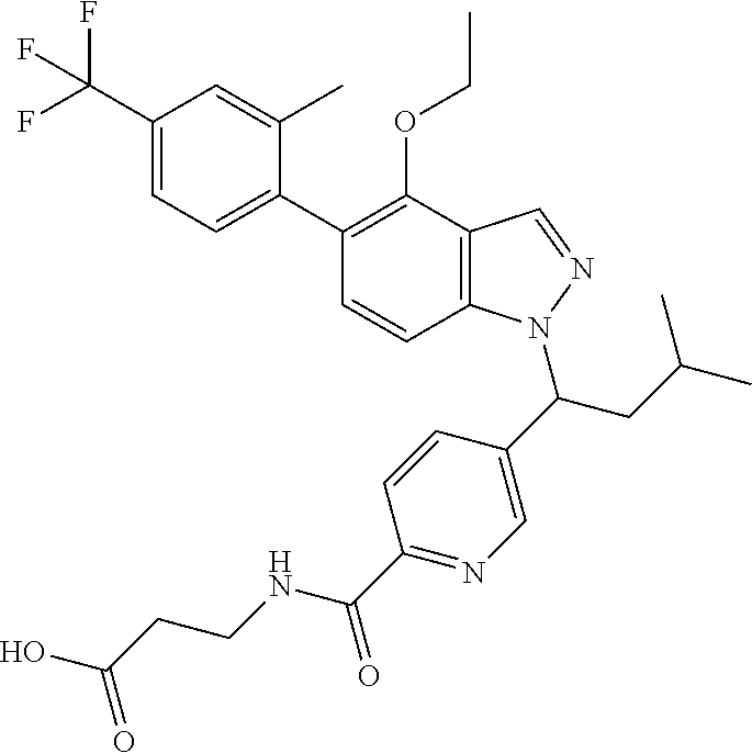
C1(C(F)(F)F)=CC=C(C2=C(OCC)C3=C(C=C2)N(C(CC(C)C)C2=CN=C(C(=O)NCCC(O)=O)C=C2)N=C3)C(C)=C1
